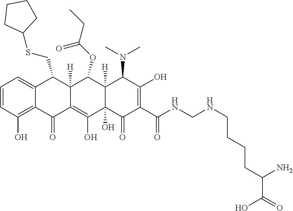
C1=CC(O)=C2C(=C1)C(CSC1CCCC1)C1([H])C(=C(O)C3(O)C([H])(C1OC(CC)=O)C(N(C)C)C(O)=C(C(NCNCCCCC(N)C(=O)O)=O)C3=O)C2=O
